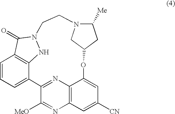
C1=CC=C2C3=C1C(=O)N(N3)CCN1C([Me])CC(OC3=CC([CN])=CC4=C3N=C2C([MeO])=N4)C1
